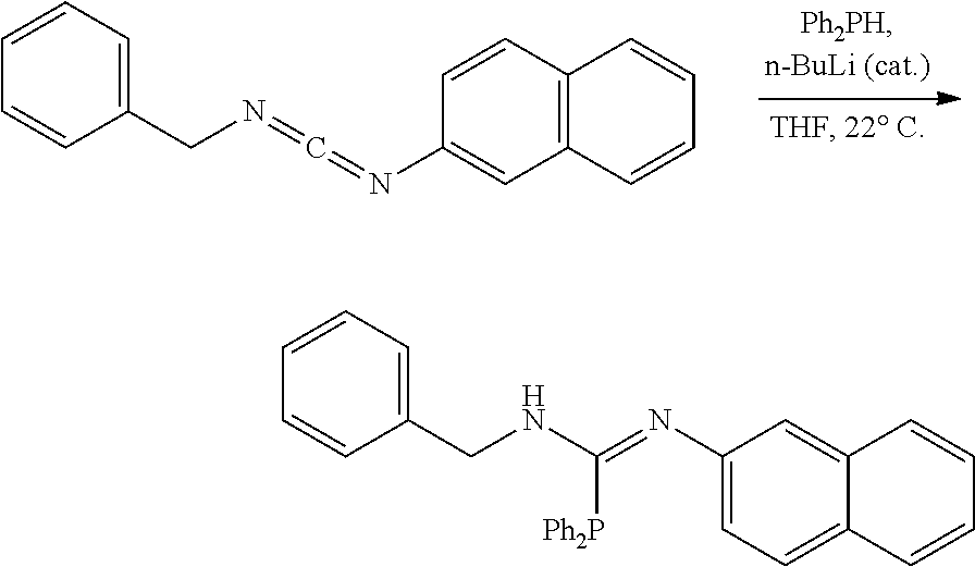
C1(CN=C=NC2=CC3=C(C=C2)C=CC=C3)=CC=CC=C1.C1(CNC(=NC2=CC=C3C(=C2)C=CC=C3)[Ph2P])=CC=CC=C1
